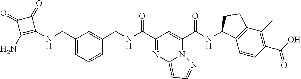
C1(C(NCC2=CC(CNC3=C(N)C(=O)C3=O)=CC=C2)=O)=NC2=CC=NN2C(C(NC2C3=C(C(C)=C(C(O)=O)C=C3)CC2)=O)=C1
